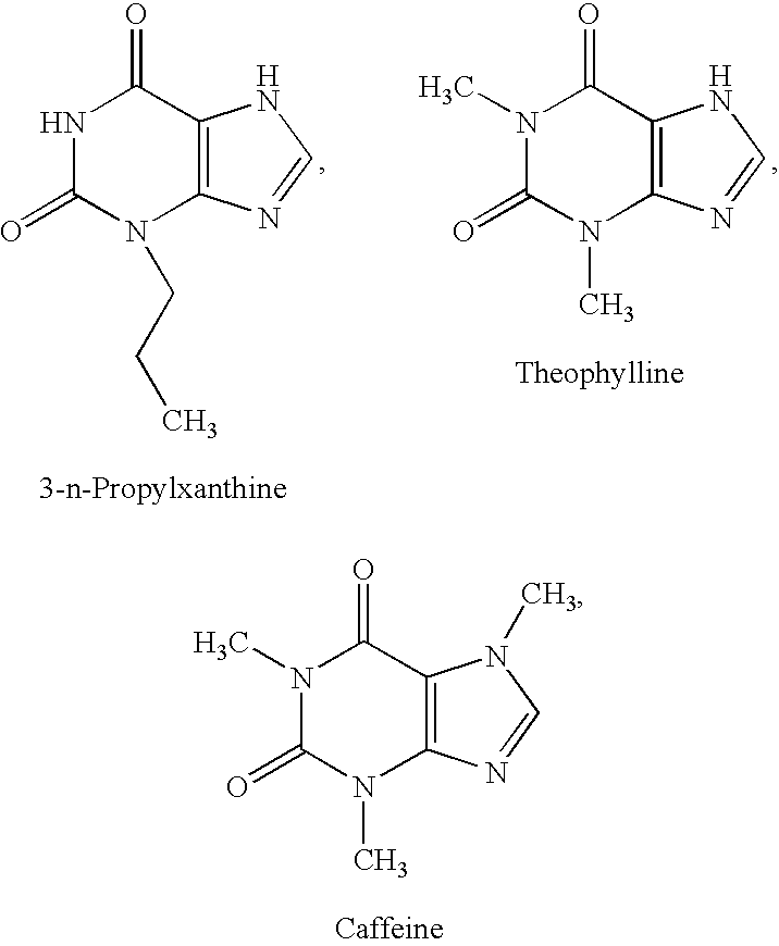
N1(C)C(=O)N(C)C2=C(C1=O)N(C)C=N2.N1(C)C(=O)N(C)C2=C(C1=O)NC=N2.N1C(=O)N(CCC)C2=C(C1=O)NC=N2
